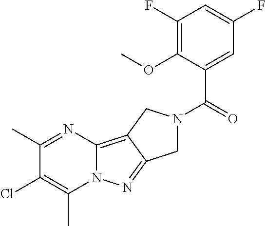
C1(C)=NC2=C3C(=NN2C(C)=C1Cl)CN(C(=O)C1=CC(F)=CC(F)=C1OC)C3
